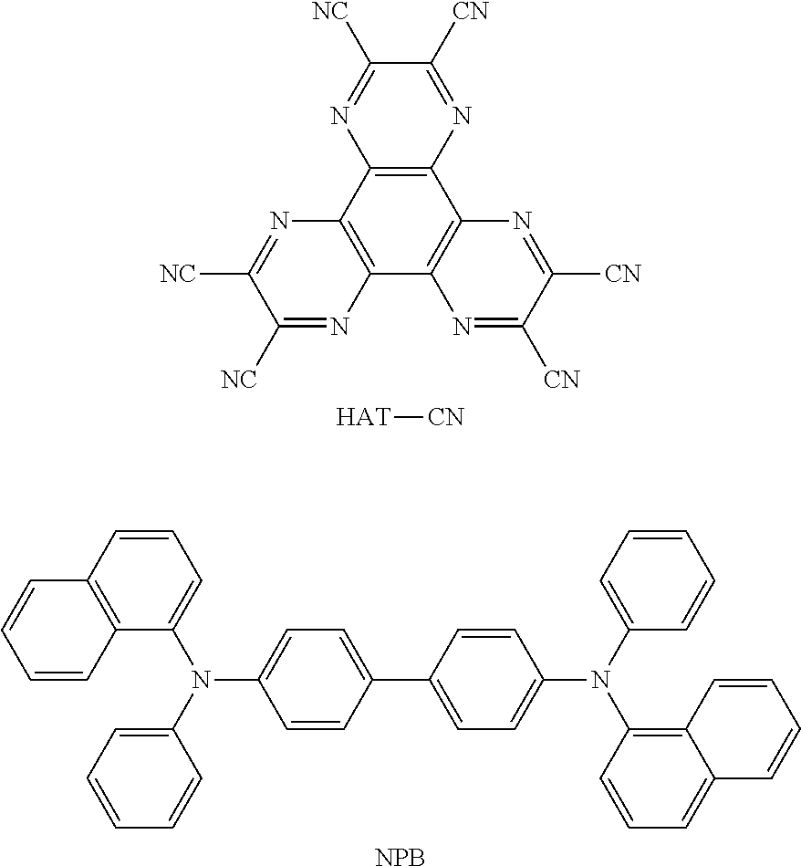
C1=CC(C2=CC=C(N(C3=CC=CC=C3)C3=C4C(=CC=C3)C=CC=C4)C=C2)=CC=C1N(C1=CC=CC=C1)C1=CC=CC2=C1C=CC=C2.[NPB].C12=C(N=C([CN])C([NC])=N1)C1=C(C3=C2N=C([NC])C([NC])=N3)N=C([CN])C([CN])=N1.[HAT][CN]
